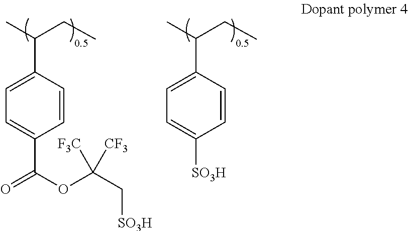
CC(CC)C1=CC=C(C(OC(C[SO3H])([CF3])[F3C])=O)C=C1.CC(CC)C1=CC=C([SO3H])C=C1
